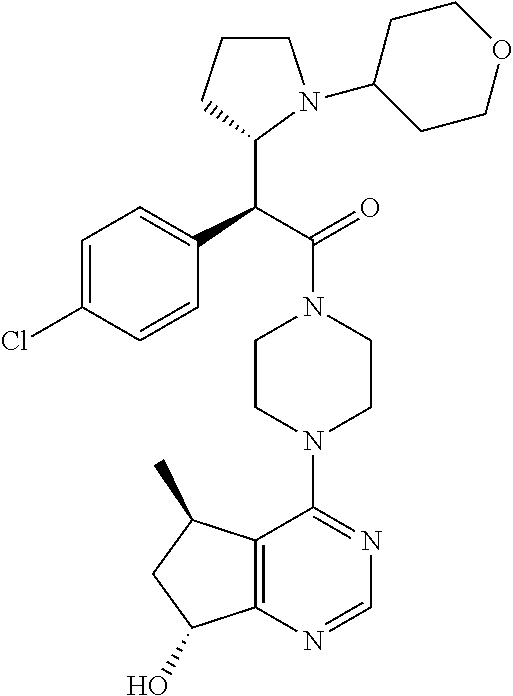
C(C(=O)N1CCN(C2=NC=NC3=C2C(C)CC3O)CC1)(C1CCCN1C1CCOCC1)C1=CC=C(Cl)C=C1
